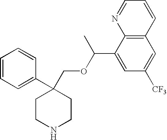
C1=CC=C(C2(COC(C3=CC([CF3])=CC4=C3N=CC=C4)C)CCNCC2)C=C1
